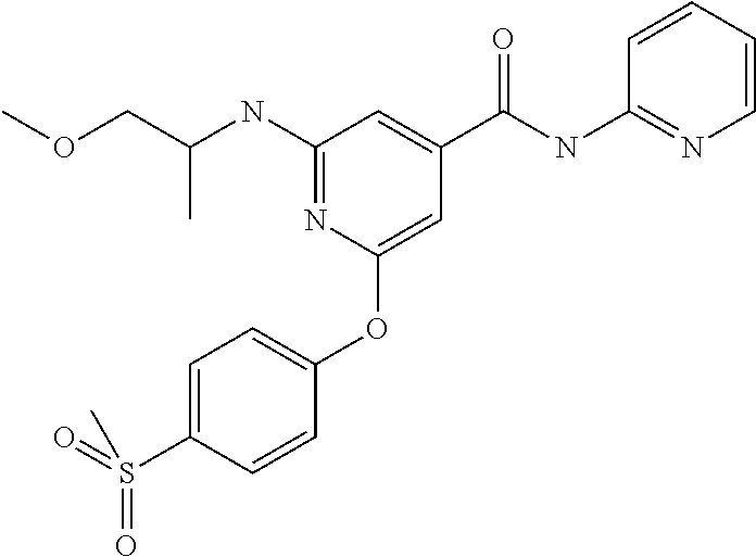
C(C)(COC)NC1=NC(OC2=CC=C(S(=O)(=O)C)C=C2)=CC(C(NC2=NC=CC=C2)=O)=C1
